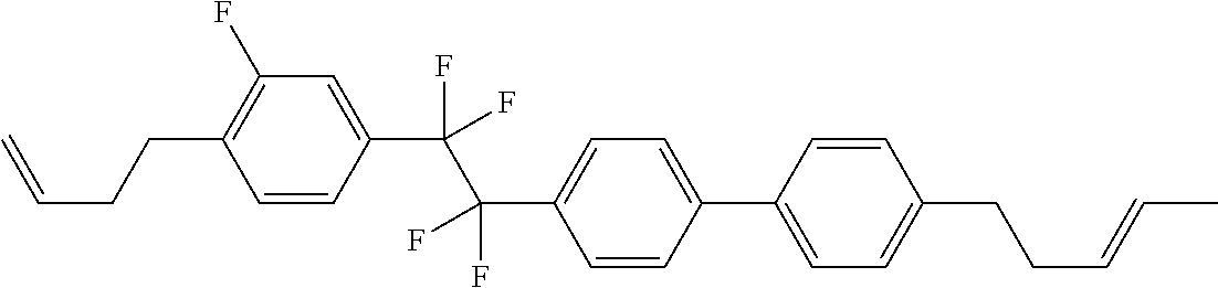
C1=CC(C(C(C2=CC=C(C3=CC=C(CCC=CC)C=C3)C=C2)(F)F)(F)F)=CC(F)=C1CCC=C
